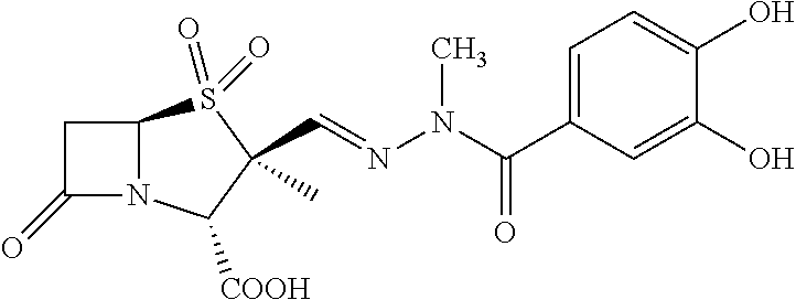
C1(=O)N2C(C1)S(=O)(=O)C(C=NN(C)C(=O)C1=CC=C(O)C(O)=C1)(C)C2[COOH]
